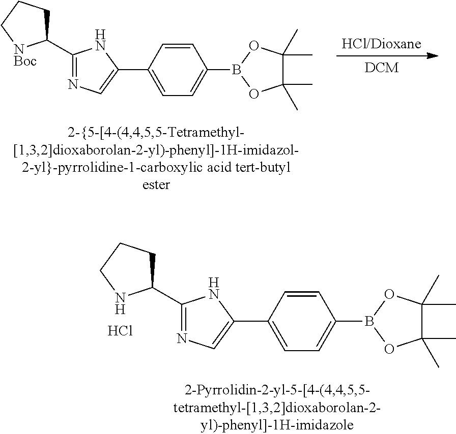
C1=CC(C2=CN=C(C3CCC[NBoc]3)N2)=CC=C1B1OC(C)(C)C(C)(C)O1.C1=CC(C2=CN=C(C3CCCN3)N2)=CC=C1B1OC(C)(C)C(C)(C)O1.Cl
